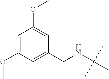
C1=C(OC)C=C(CNC(C)(C)C)C=C1OC
